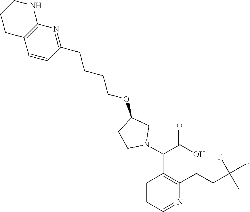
C1(CCCCOC2CCN(C(C(O)=O)C3=C(CCC(F)(C)C)N=CC=C3)C2)=NC2=C(C=C1)CCCN2
